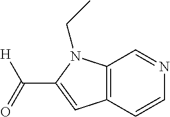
C12=C(N(CC)C(C([H])=O)=C1)C=NC=C2
